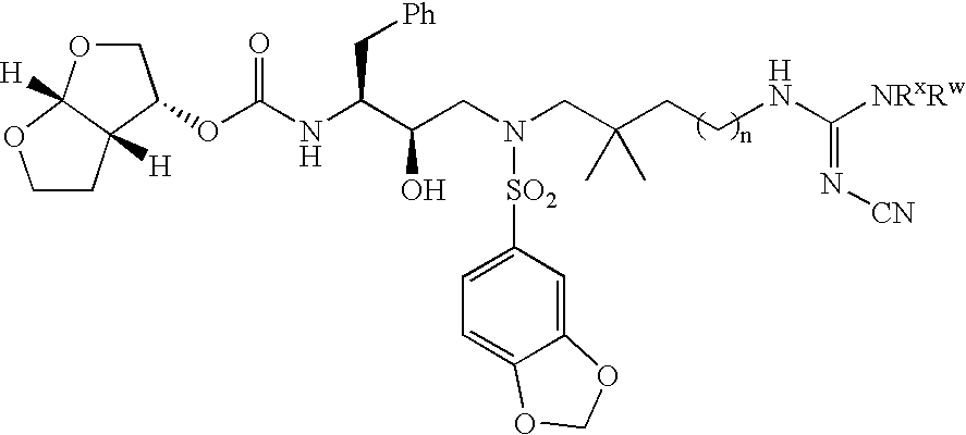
C1OC2([H])C([H])(C1OC(NC(C(CN(CC(CCNC(=N[CN])[NRxRw])(C)C)[SO2]C1=CC=C3C(=C1)OCO3)O)C[Ph])=O)CCO2
